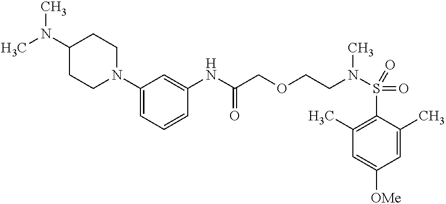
C1(NC(COCCN(S(=O)(=O)C2=C(C)C=C([OMe])C=C2C)C)=O)=CC(N2CCC(N(C)C)CC2)=CC=C1
